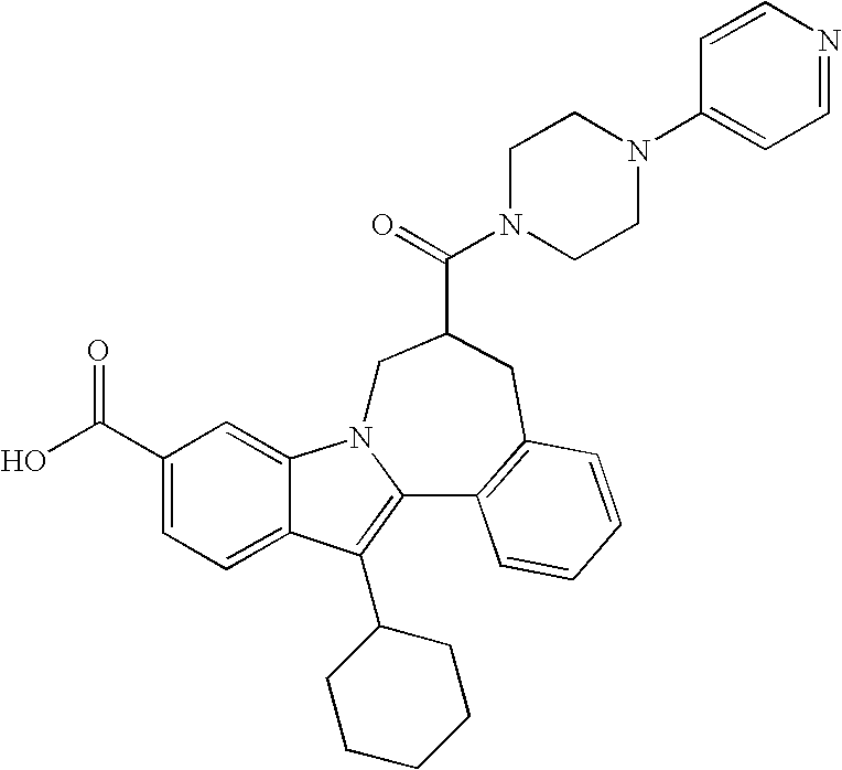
C1(C(O)=O)=CC=C2C(=C1)N1C(=C2C2CCCCC2)C2=C(CC(C(=O)N3CCN(C4=CC=NC=C4)CC3)C1)C=CC=C2
